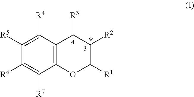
C12=C(C([R4])=C([R5])C([R6])=C1[R7])C([R3])C([R2])C([R1])O2
